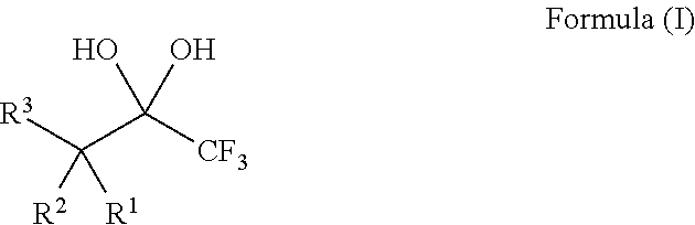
[R3]C(C([CF3])(O)O)([R2])[R1]
